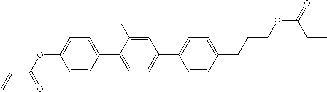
C1(C2=CC=C(C3=CC=C(CCCOC(C=C)=O)C=C3)C=C2F)=CC=C(OC(C=C)=O)C=C1
